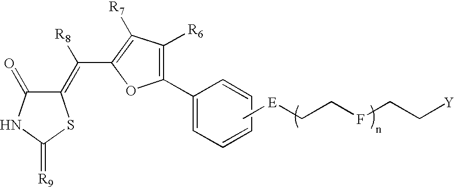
C[E]CCFCC[Y].C1(=O)C(=C(C2=C([R7])C([R6])=C(C3=CC=CC=C3)O2)[R8])SC(=[R9])N1
